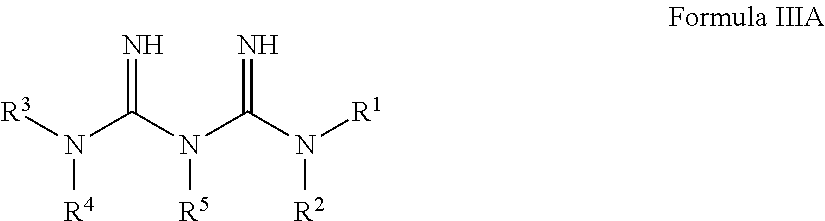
[R3]N(C(N(C(N([R1])[R2])=N)[R5])=N)[R4]
